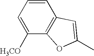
C1=C([H3CO])C2=C(C=C1)C=C(C)O2
